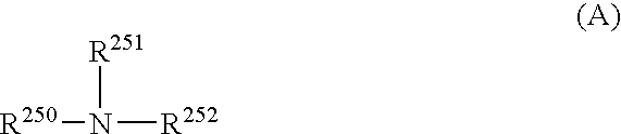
[R251]N([R250])[R252]
